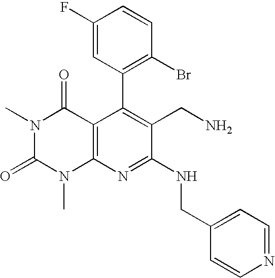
C1(C2=C(Br)C=CC(F)=C2)=C(CN)C(NCC2=CC=NC=C2)=NC2=C1C(=O)N(C)C(=O)N2C
